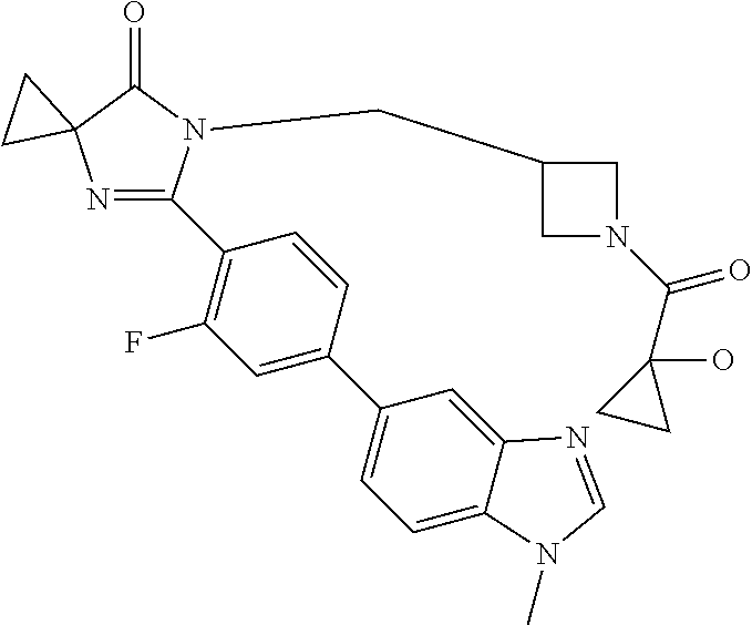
N1=C(C2=C(F)C=C(C3=CC=C4C(=C3)N=CN4C)C=C2)N(CC2CN(C(C3(O)CC3)=O)C2)C(=O)C12CC2
